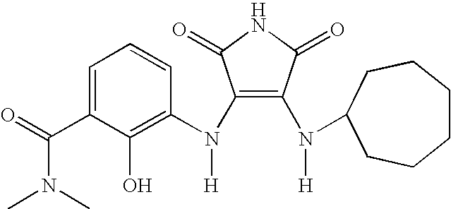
C1(N(C2=C(O)C(C(=O)N(C)C)=CC=C2)[H])=C(N([H])C2CCCCCC2)C(=O)NC1=O
